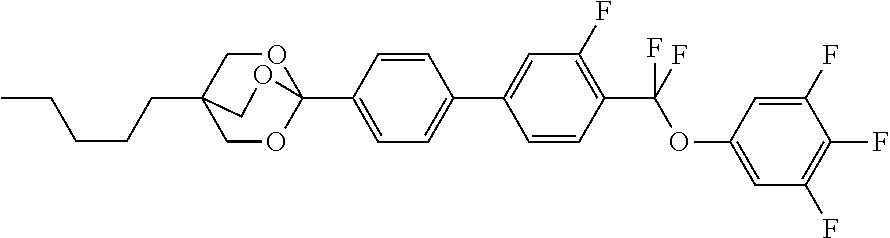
O1CC2(CCCCC)COC1(C1=CC=C(C3=CC(F)=C(C(F)(OC4=CC(F)=C(F)C(F)=C4)F)C=C3)C=C1)OC2
